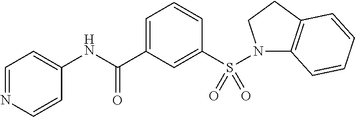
C1=C(C(NC2=CC=NC=C2)=O)C=C(S(=O)(=O)N2C3=C(CC2)C=CC=C3)C=C1
